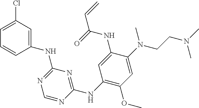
C1=NC(NC2=C(OC)C=C(N(C)CCN(C)C)C(NC(C=C)=O)=C2)=NC(NC2=CC(Cl)=CC=C2)=N1
